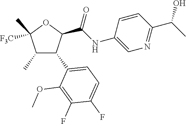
C1(C)C(C2=CC=C(F)C(F)=C2OC)C(C(NC2=CN=C(C(C)O)C=C2)=O)OC1(C)[F3C]
